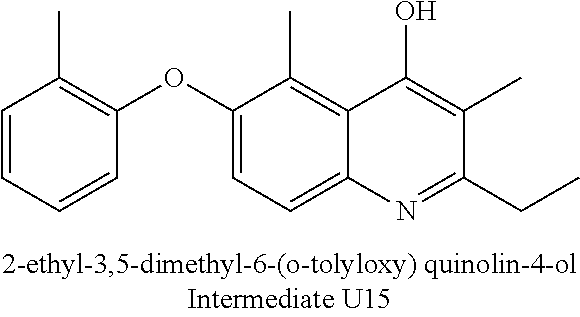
C1=CC=CC(OC2=CC=C3C(=C2C)C(O)=C(C)C(CC)=N3)=C1C
